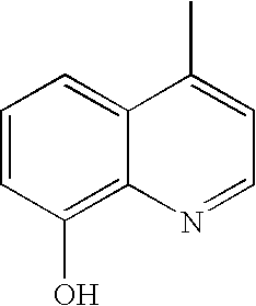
C1=CC(O)=C2C(=C1)C(C)=CC=N2
